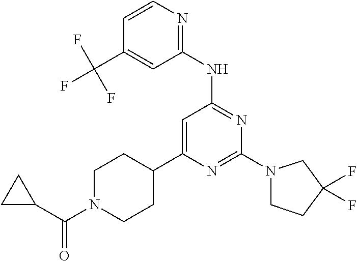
N1=C(N2CCC(F)(F)C2)N=C(NC2=NC=CC(C(F)(F)F)=C2)C=C1C1CCN(C(C2CC2)=O)CC1
